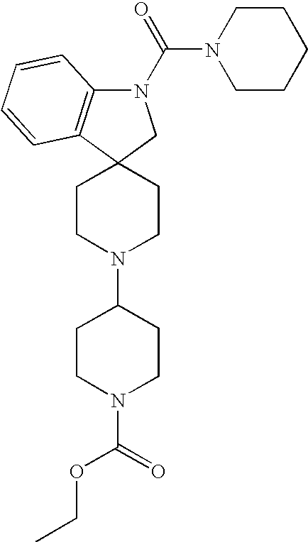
C1CN(C2CCN(C(=O)OCC)CC2)CCC12CN(C(N1CCCCC1)=O)C1=C2C=CC=C1
